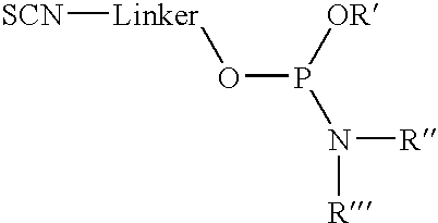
[SCN][Linker]OP(N([R])[R])[OR]
